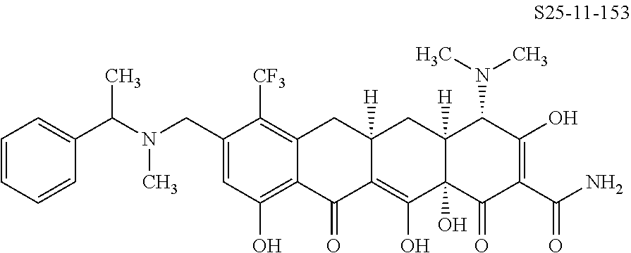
C1=C(CN(C)C(C2=CC=CC=C2)C)C([CF3])=C2C(=C1O)C(=O)C1=C(O)C3(O)C([H])(CC1([H])C2)C(N(C)C)C(O)=C(C(N)=O)C3=O
